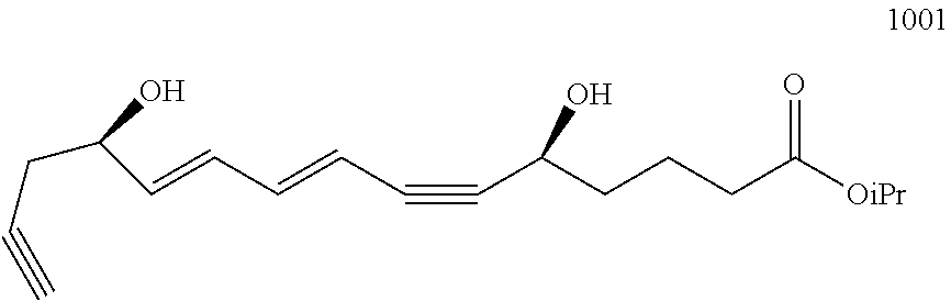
C(C(CCCC([OiPr])=O)O)#CC=CC=CC(CC#C)O
